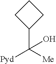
C1(C([Me])([Pyd])O)CCC1
